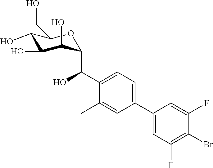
C1(O)C(O)C(O)C(C(C2=CC=C(C3=CC(F)=C(Br)C(F)=C3)C=C2C)O)OC1CO
